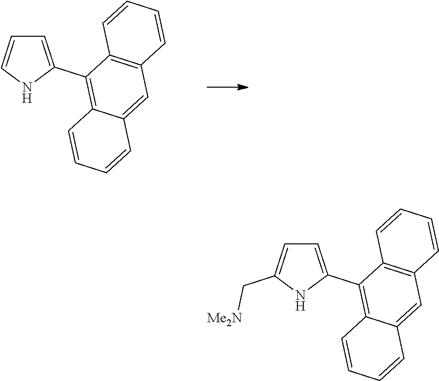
C1(C2=C3C(=CC4=C2C=CC=C4)C=CC=C3)=CC=CN1.C1(C2=C3C(=CC4=C2C=CC=C4)C=CC=C3)=CC=C(C[Me2N])N1
